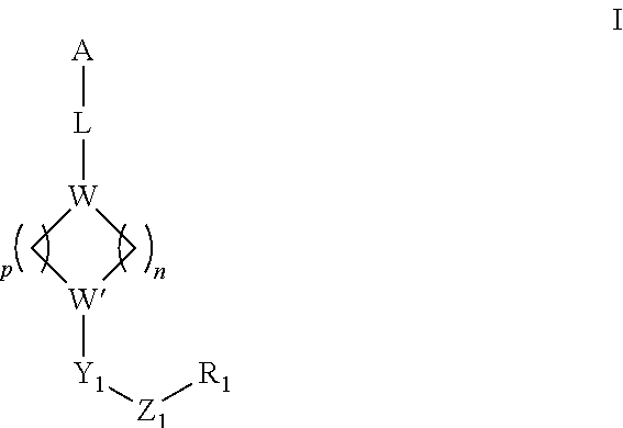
[A][L][W]1C[W]([Y1][Z1][R1])C1
